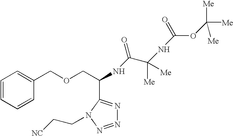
C1=CC=CC(COCC(NC(=O)C(NC(=O)OC([Me])([Me])[Me])([Me])[Me])C2=NN=NN2CC[NC])=C1
